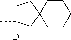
C1C([D])(C)CC2(C1)CCCCC2
